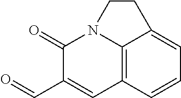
C1(=O)C(C=O)=CC2=C3N1CCC3=CC=C2
